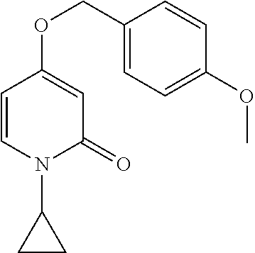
C1=CN(C2CC2)C(=O)C=C1OCC1=CC=C(OC)C=C1
